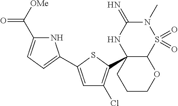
N1(C)C(=N)NC2(C3=C(Cl)C=C(C4=CC=C(C(=O)[OMe])N4)S3)C(S1(=O)=O)OCCC2
